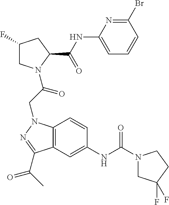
C12=C(C=C(NC(N3CC(F)(F)CC3)=O)C=C1)C(C(C)=O)=NN2CC(=O)N1CC(F)CC1C(NC1=CC=CC(Br)=N1)=O
